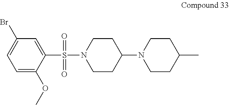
C1(Br)=CC=C(OC)C(S(=O)(=O)N2CCC(N3CCC(C)CC3)CC2)=C1
